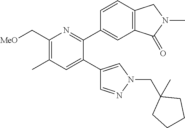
C1(C[MeO])=C(C)C=C(C2=CN(CC3(C)CCCC3)N=C2)C(C2=CC3=C(C=C2)CN(C)C3=O)=N1
